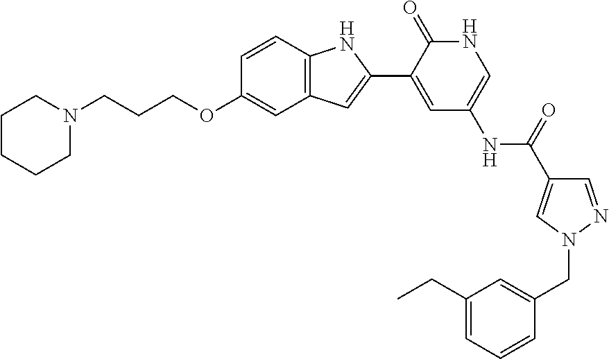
C1=NN(CC2=CC(CC)=CC=C2)C=C1C(=O)NC1=CNC(=O)C(C2=CC3=C(N2)C=CC(OCCCN2CCCCC2)=C3)=C1
